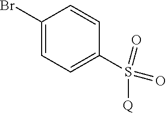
C1(Br)=CC=C(S(=O)(=O)[Q])C=C1
